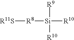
[R11S][R8][Si]([R10])([R9])[R10]
